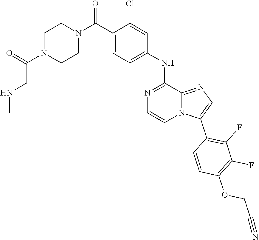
C1N(C(=O)CNC)CCN(C(C2=CC=C(NC3=NC=CN4C3=NC=C4C3=C(F)C(F)=C(OCC#N)C=C3)C=C2Cl)=O)C1
